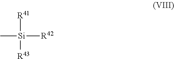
C[Si]([R41])([R43])[R42]
